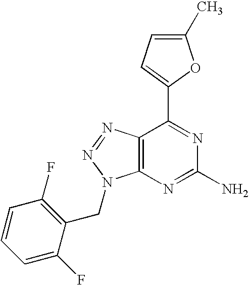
C1(C)=CC=C(C2=NC(N)=NC3=C2N=NN3CC2=C(F)C=CC=C2F)O1
